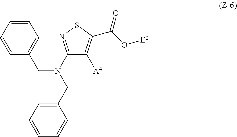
C1(N(CC2=CC=CC=C2)CC2=CC=CC=C2)=NSC(C(O[E2])=O)=C1[A4]
